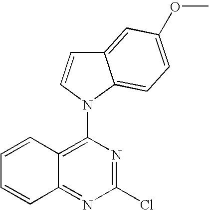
C1=CC2=C(N3C=CC4=CC(OC)=CC=C43)N=C(Cl)N=C2C=C1
